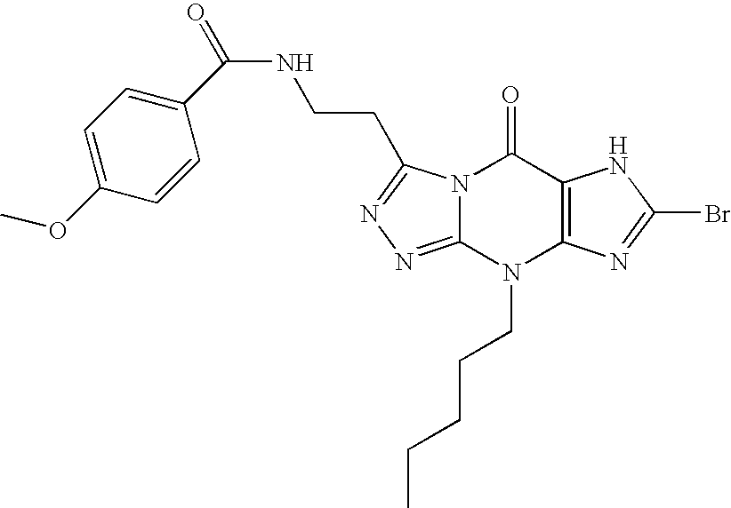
C(NCCC1=NN=C2N1C(=O)C1=C(N2CCCCC)N=C(Br)N1)(=O)C1=CC=C(OC)C=C1
